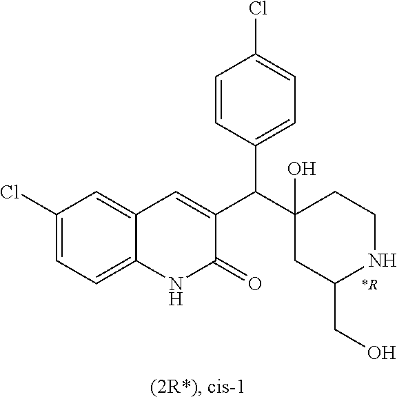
C1(Cl)=CC=C2C(=C1)C=C(C(C1(O)CC(CO)NCC1)C1=CC=C(Cl)C=C1)C(=O)N2
